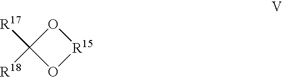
C1([R17])([R18])O[R15]O1
